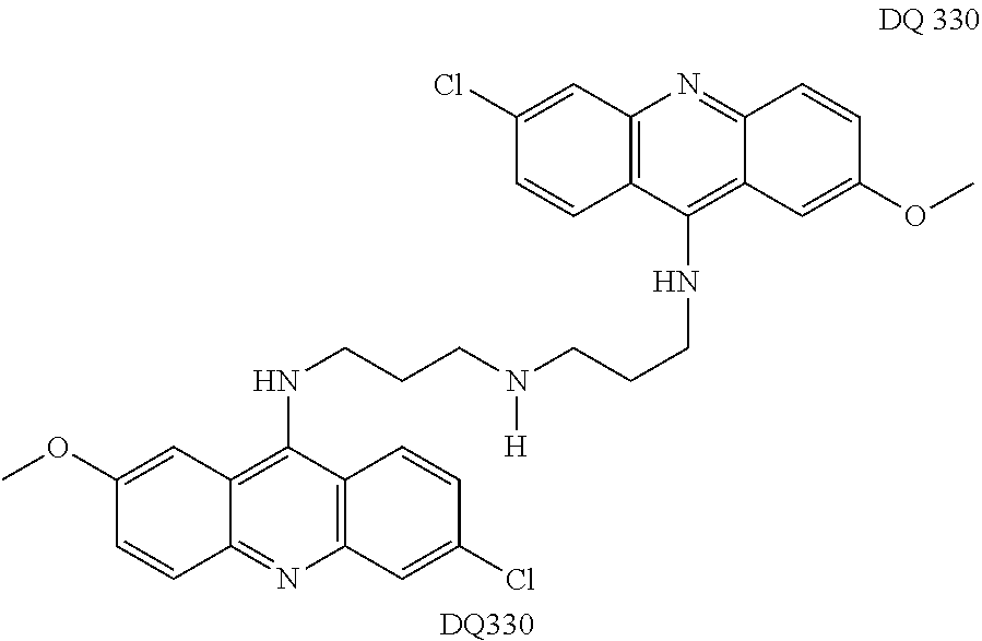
C12=C(C(NCCCN(CCCNC3=C4C(=NC5=C3C=CC(Cl)=C5)C=CC(OC)=C4)[H])=C3C(=N1)C=CC(OC)=C3)C=CC(Cl)=C2.[DQ330]
